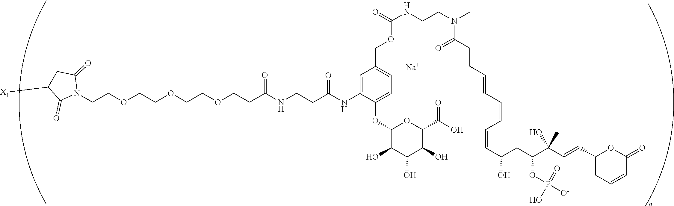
C(COCCOCCOCCC(NCCC(=O)NC1=CC(COC(NCCN(C)C(CCC=CC=CC=CC(CC(C(C=CC2CC=CC(=O)O2)(O)C)OP([O-])(=O)O)O)=O)=O)=CC=C1OC1C(O)C(O)C(O)C(C(O)=O)O1)=O)N1C(=O)CC([X1])C1=O.[Na]
